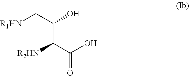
[R1HN]CC(C(C(O)=O)[R2HN])O
